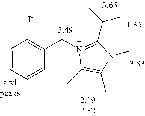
C1=CC=CC(CN2=C(C(C)C)N(C)C(C)=C2C)=C1.[I-]
